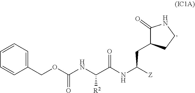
C1(COC(=O)NC([R2])C(NC(CC2C(=O)NCC2)[Z])=O)=CC=CC=C1
